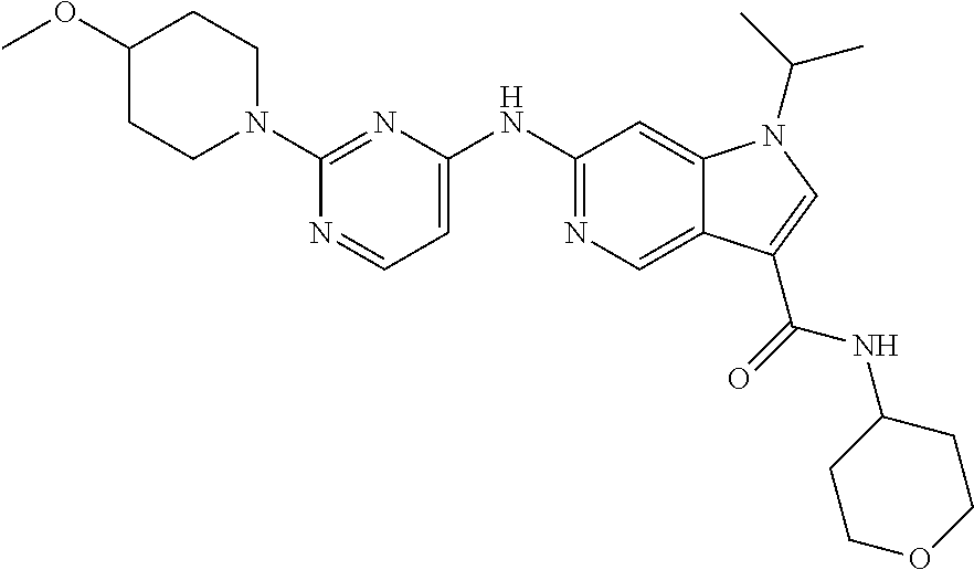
C1(N2CCC(OC)CC2)=NC(NC2=NC=C3C(=C2)N(C(C)C)C=C3C(NC2CCOCC2)=O)=CC=N1
